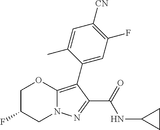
C1C(F)CN2C(=C(C3=CC(F)=C([CN])C=C3C)C(C(=O)NC3CC3)=N2)O1
